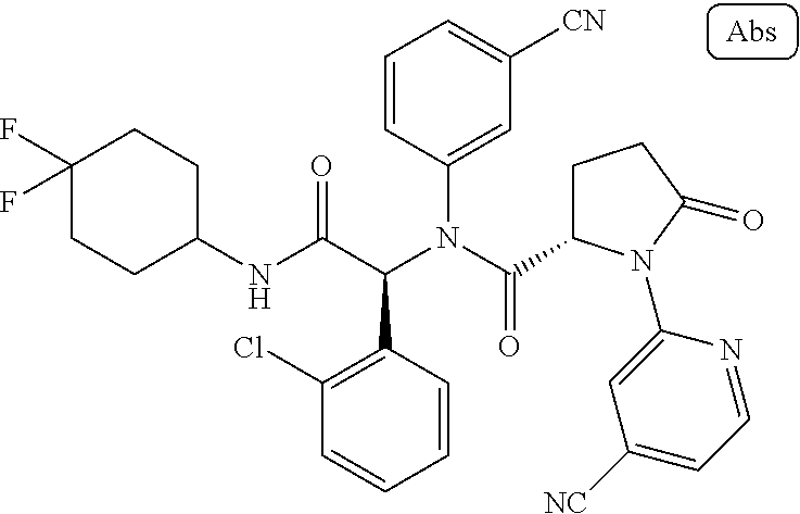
C1(NC(C(N(C(=O)C2CCC(=O)N2C2=CC([NC])=CC=N2)C2=CC([CN])=CC=C2)C2=C(Cl)C=CC=C2)=O)CCC(F)(F)CC1
